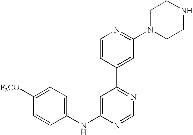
C1(NC2=CC(C3=CC(N4CCNCC4)=NC=C3)=NC=N2)=CC=C([F3CO])C=C1
